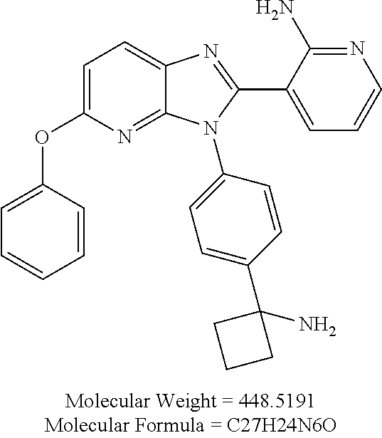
C1=C(OC2=CC=CC=C2)N=C2C(=C1)N=C(C1=CC=CN=C1N)N2C1=CC=C(C2(N)CCC2)C=C1
